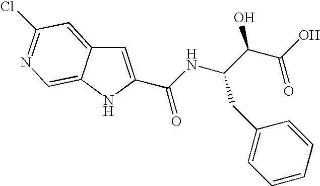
C(NC(C(C(O)=O)O)CC1=CC=CC=C1)(=O)C1=CC2=CC(Cl)=NC=C2N1
